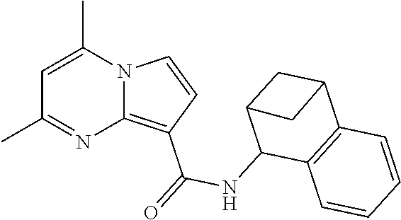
C1=C(C)N2C(=C(C(=O)NC3C4=C(C5CC3C5)C=CC=C4)C=C2)N=C1C
